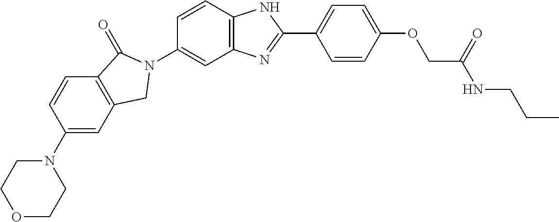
C1(N2CCOCC2)=CC2=C(C=C1)C(=O)N(C1=CC3=C(C=C1)NC(C1=CC=C(OCC(NCCC)=O)C=C1)=N3)C2
